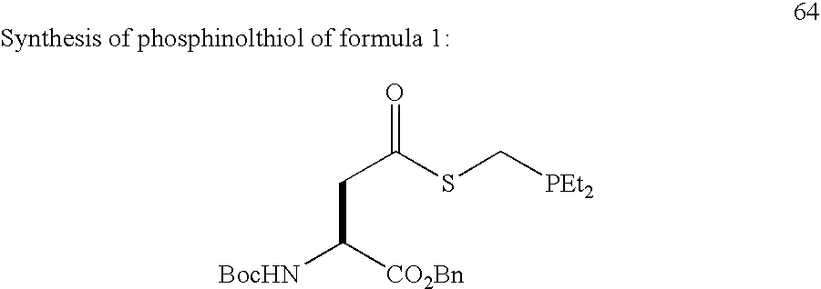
C(C(SC[PEt2])=O)C([BocHN])[CO2Bn]
